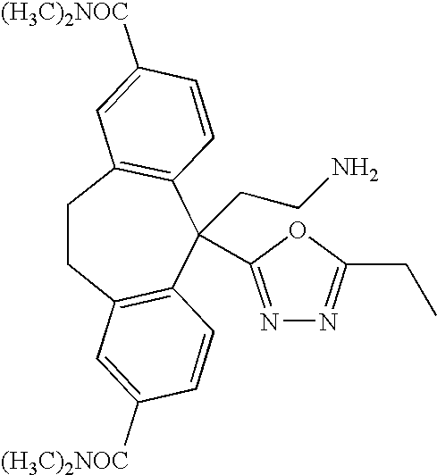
C1CC2=C(C=CC([(H3C)2NOC])=C2)C(CCN)(C2=NN=C(CC)O2)C2=C1C=C([(H3C)2NOC])C=C2
